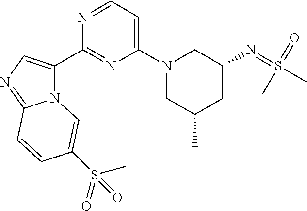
N12C(C3=NC(N4CC(C)CC(N=S(C)(=O)C)C4)=CC=N3)=CN=C1C=CC(S(=O)(C)=O)=C2
